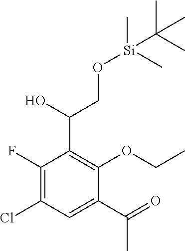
C1(F)=C(Cl)C=C(C(=O)C)C(OCC)=C1C(CO[Si](C)(C)C(C)(C)C)O
